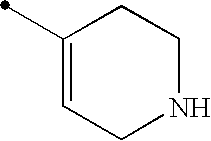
C1(C)=CCNCC1
